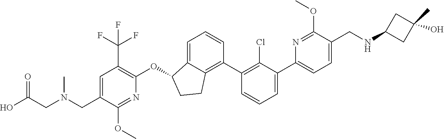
C(C1=CC(C(F)(F)F)=C(OC2C3=CC=CC(C4=C(Cl)C(C5=CC=C(CNC6CC(O)(C)C6)C(OC)=N5)=CC=C4)=C3CC2)N=C1OC)N(CC(O)=O)C
